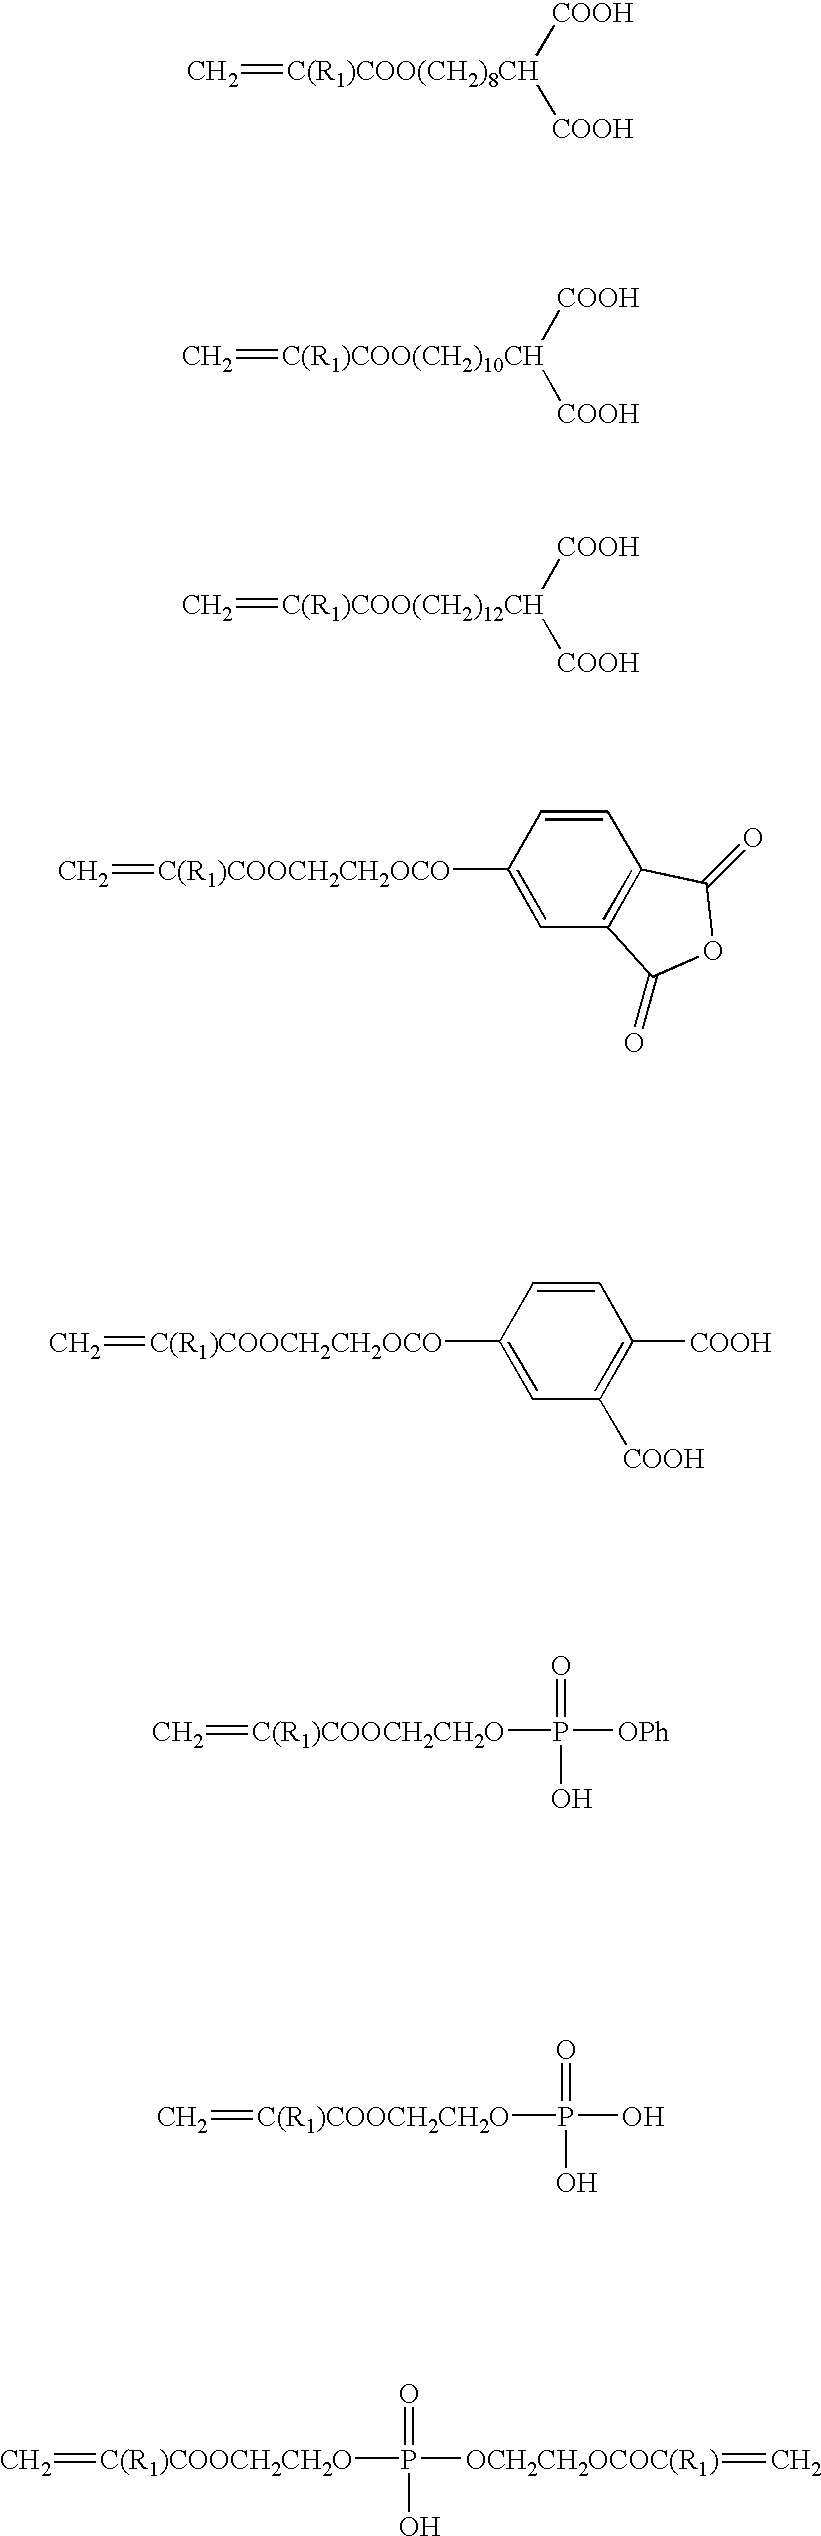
C=[C(R1)COO(CH2)8CH]([COOH])[COOH].C=[C(R1)COO(CH2)10CH]([COOH])[COOH].C=[C(R1)COO(CH2)12CH]([COOH])[COOH].C=[C(R1)COOCH2CH2OCO]C1=CC2=C(C=C1)C(=O)OC2=O.C=[C(R1)COOCH2CH2OCO]C1=CC([COOH])=C([COOH])C=C1.C=[C(R1)COOCH2CH2O]P(=O)([OPh])O.C=[C(R1)COOCH2CH2O]P(=O)(O)O.C=[C(R1)COOCH2CH2O]P(=O)([OCH2CH2OCOC(R1)]=C)O
